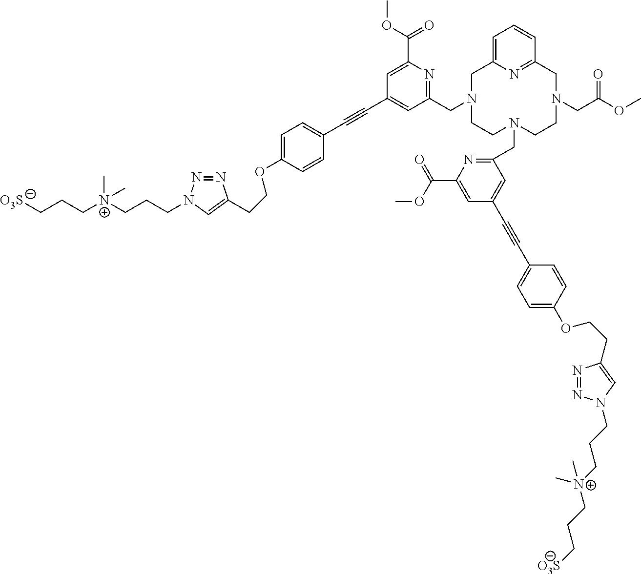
C(N1CCN(CC2=NC(C(=O)OC)=CC(C#CC3=CC=C(OCCC4=CN(CCC[N+](CCC[O3S])(C)C)N=N4)C=C3)=C2)CCN(CC(OC)=O)CC2=NC(=CC=C2)C1)C1=NC(C(OC)=O)=CC(C#CC2=CC=C(OCCC3=CN(CCC[N+](CCC[O3S])(C)C)N=N3)C=C2)=C1
